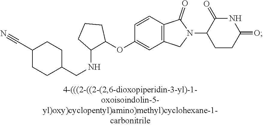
C1=CC2=C(C=C1OC1CCCC1NCC1CCC(C#N)CC1)CN(C1CCC(=O)NC1=O)C2=O
